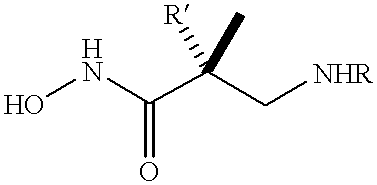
ONC(C(C[NHR])([R])C)=O
